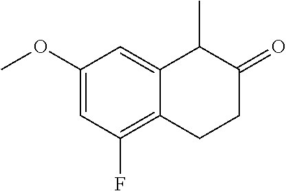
C1(OC)=CC(F)=C2C(=C1)C(C)C(=O)CC2
